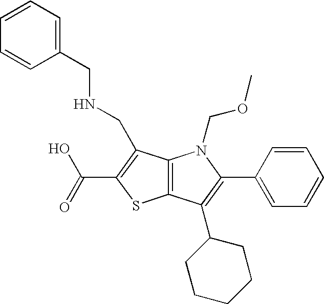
C12=C(C(C3CCCCC3)=C(C3=CC=CC=C3)N1COC)SC(C(=O)O)=C2CNCC1=CC=CC=C1
